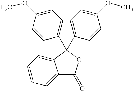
C12=CC=CC=C1C(C1=CC=C(OC)C=C1)(C1=CC=C(OC)C=C1)OC2=O
